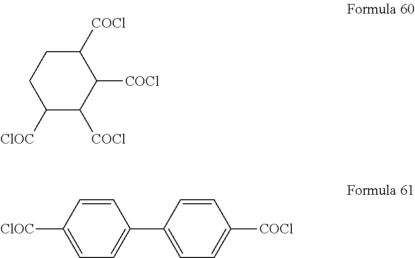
C1C([COCl])C([COCl])C([COCl])C([ClOC])C1.C1=CC([ClOC])=CC=C1C1=CC=C([COCl])C=C1
